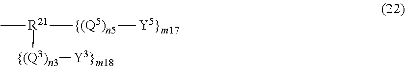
C[R21]([{(Q5)n5][Y5}m17])[{(Q3)n3][Y3}m18]
